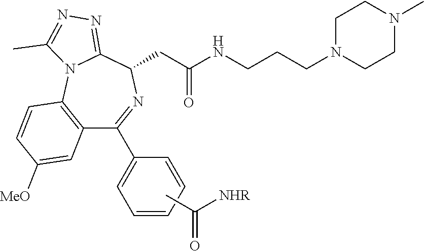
C(NC(CC1N=C(C2=CC=CC=C2)C2=C(N3C1=NN=C3C)C=CC([MeO])=C2)=O)CCN1CCN(C)CC1.CC(=O)[NHR]
